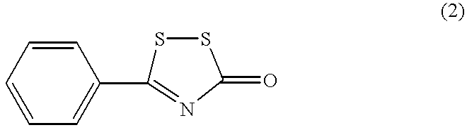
S1C(C2=CC=CC=C2)=NC(=O)S1
